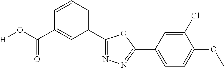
[H]OC(=O)C1=CC(C2=NN=C(C3=CC=C(OC)C(Cl)=C3)O2)=CC=C1
